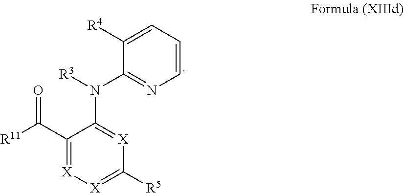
C1(C([R11])=O)=[X][X]=C([R5])[X]=C1N([R3])C1=NC=CC=C1[R4]
